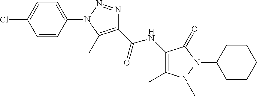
C1(C(NC2=C(C)N(C)N(C3CCCCC3)C2=O)=O)=C(C)N(C2=CC=C(Cl)C=C2)N=N1
